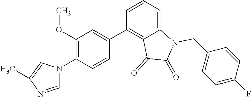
C12=CC=CC(C3=CC(OC)=C(N4C=NC(C)=C4)C=C3)=C1C(=O)C(=O)N2CC1=CC=C(F)C=C1
